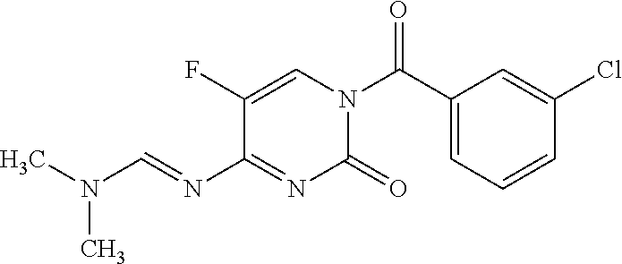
O=C(C1=CC=CC(Cl)=C1)N1C=C(F)C(N=CN(C)C)=NC1=O
